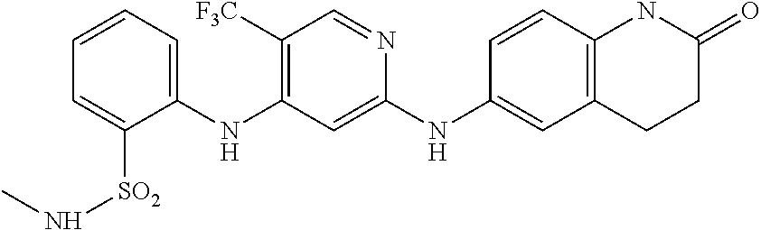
C1=CC=C([SO2]NC)C(NC2=C([F3C])C=NC(NC3=CC4=C(C=C3)NC(=O)CC4)=C2)=C1
